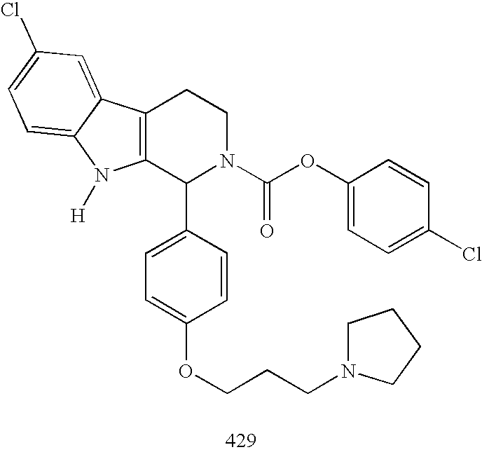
C12=C(C(C3=CC=C(OCCCN4CCCC4)C=C3)N(C(OC3=CC=C(Cl)C=C3)=O)CC1)N([H])C1=CC=C(Cl)C=C21
